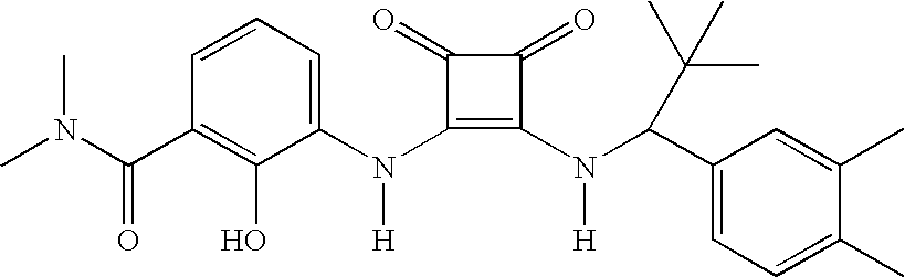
N(C1=C(N(C(C2=CC=C(C)C(C)=C2)C(C)(C)C)[H])C(=O)C1=O)([H])C1=CC=CC(C(N(C)C)=O)=C1O
